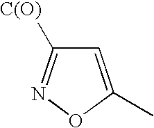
C1=C(C)ON=C1[C(O)]
